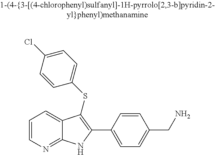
C1=CN=C2C(=C1)C(SC1=CC=C(Cl)C=C1)=C(C1=CC=C(CN)C=C1)N2
